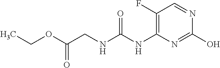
C1(F)=C(NC(NCC(OCC)=O)=O)N=C(O)N=C1
